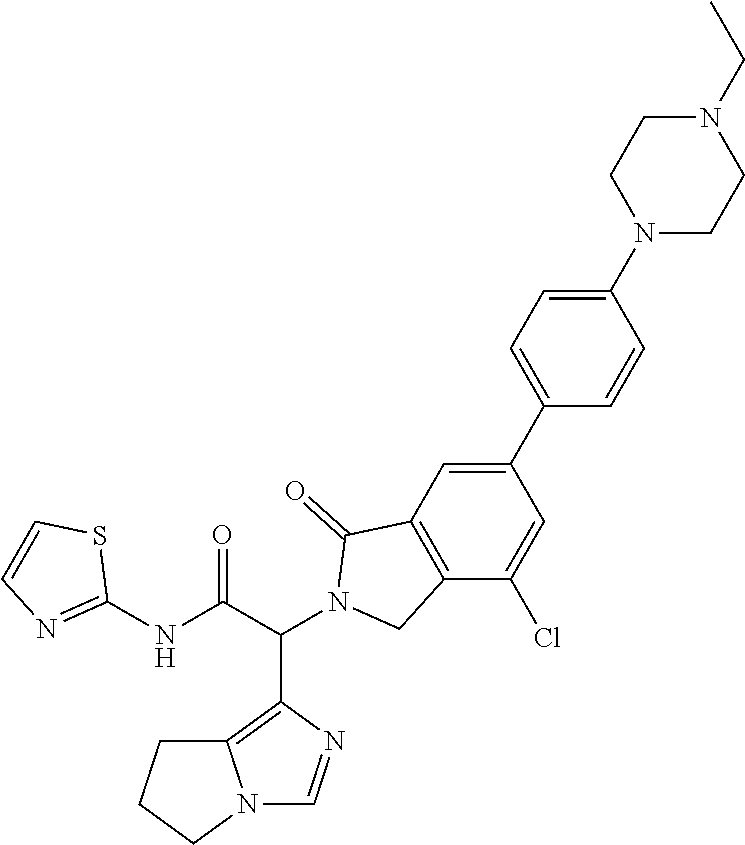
C12=C(C=C(C3=CC=C(N4CCN(CC)CC4)C=C3)C=C1Cl)C(=O)N(C(C(NC1=NC=CS1)=O)C1=C3N(C=N1)CCC3)C2
